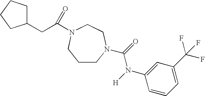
C1CN(C(=O)N([H])C2=CC(C(F)(F)F)=CC=C2)CCN(C(CC2CCCC2)=O)C1
